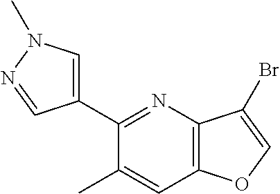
C1(C2=NC3=C(C=C2C)OC=C3Br)=CN(C)N=C1
